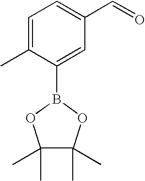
C1=C(C)C(B2OC(C)(C)C(C)(C)O2)=CC(C=O)=C1
